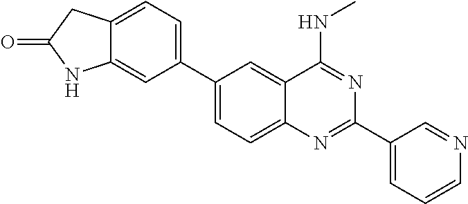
C1(C2=CC=C3C(=C2)NC(=O)C3)=CC=C2C(=C1)C(NC)=NC(C1=CC=CN=C1)=N2
